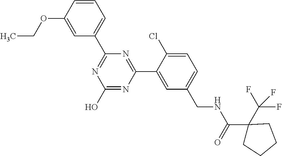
C1(C2=NC(O)=NC(C3=CC(CNC(=O)C4(C(F)(F)F)CCCC4)=CC=C3Cl)=N2)=CC=CC(OCC)=C1
